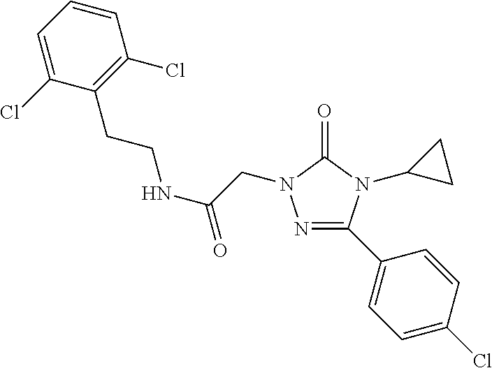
C(=O)(CN1N=C(C2=CC=C(Cl)C=C2)N(C2CC2)C1=O)NCCC1=C(Cl)C=CC=C1Cl
